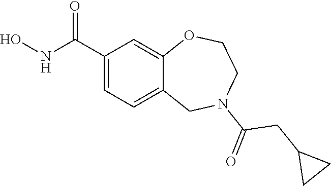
C1(C(NO)=O)=CC=C2C(=C1)OCCN(C(=O)CC1CC1)C2
